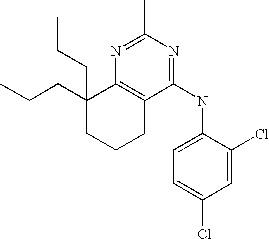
C1C2=C(C(CCC)(CCC)CC1)N=C(C)N=C2NC1=CC=C(Cl)C=C1Cl
